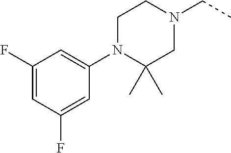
C1(N2CCN(CC)CC2(C)C)=CC(F)=CC(F)=C1
